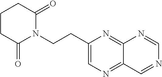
C1CCC(=O)N(CCC2=CN=C3C(=N2)N=CN=C3)C1=O
